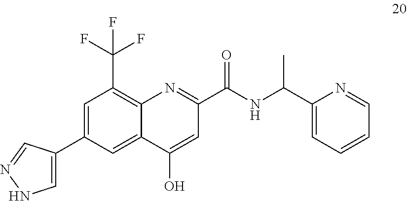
C1=C(C2=CNN=C2)C=C2C(=C1C(F)(F)F)N=C(C(NC(C1=CC=CC=N1)C)=O)C=C2O
